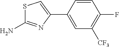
S1C(N)=NC(C2=CC([CF3])=C(F)C=C2)=C1
